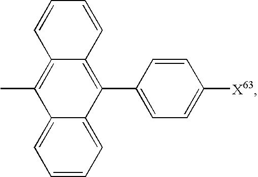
C1=CC=C2C(=C1)C(C)=C1C(=C2C2=CC=C([X63])C=C2)C=CC=C1
